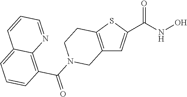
C12=C(SC(C(NO)=O)=C1)CCN(C(=O)C1=C3C(=CC=C1)C=CC=N3)C2
